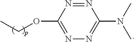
C1(OCC)=NN=C(N(C)C)N=N1
